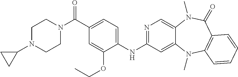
N1=C(NC2=CC=C(C(N3CCN(C4CC4)CC3)=O)C=C2OCC)C=C2C(=C1)N(C)C(=O)C1=C(N2C)C=CC=C1
